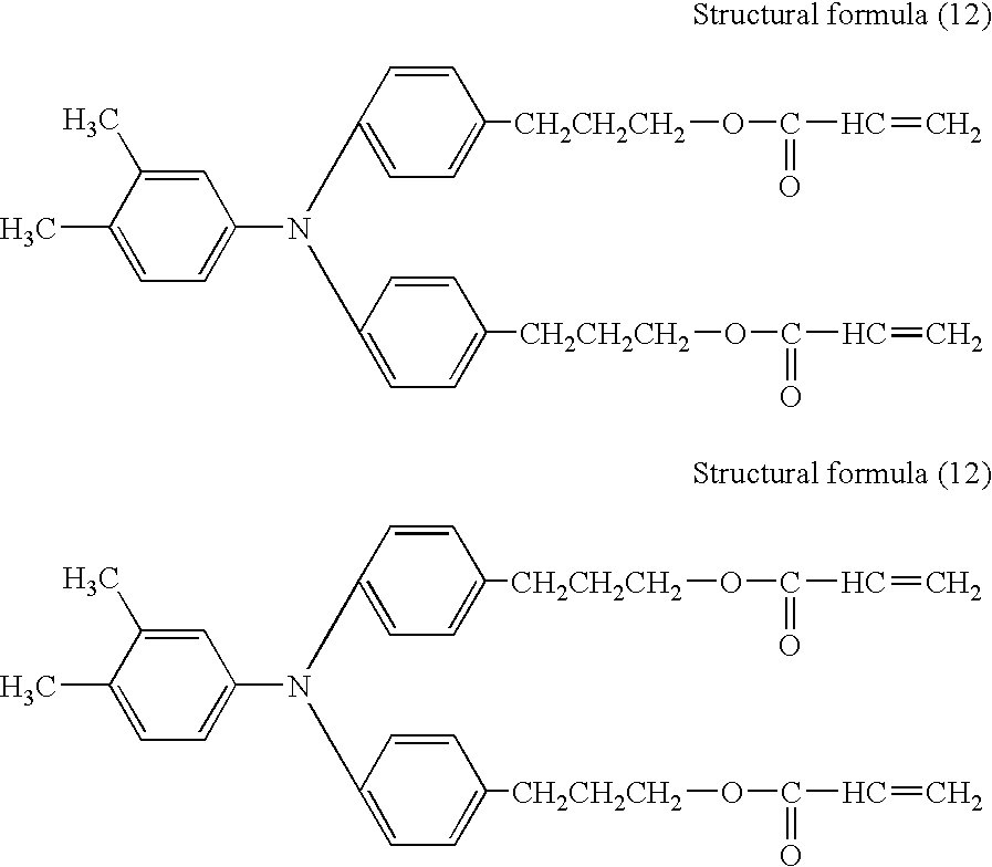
C1(C)=CC=C(N(CC2=CC=C([CH2CH2CH2]OC(=O)C=C)C=C2)CC2=CC=C([CH2CH2CH2]OC(=O)C=C)C=C2)C=C1C.C1(C)=CC=C(N(CC2=CC=C([CH2CH2CH2]OC(=O)C=C)C=C2)CC2=CC=C([CH2CH2CH2]OC(=O)C=C)C=C2)C=C1C
